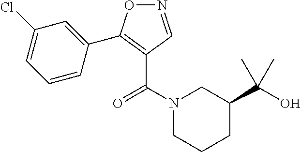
N1(C(=O)C2=C(C3=CC(Cl)=CC=C3)ON=C2)CCCC(C(O)(C)C)C1
